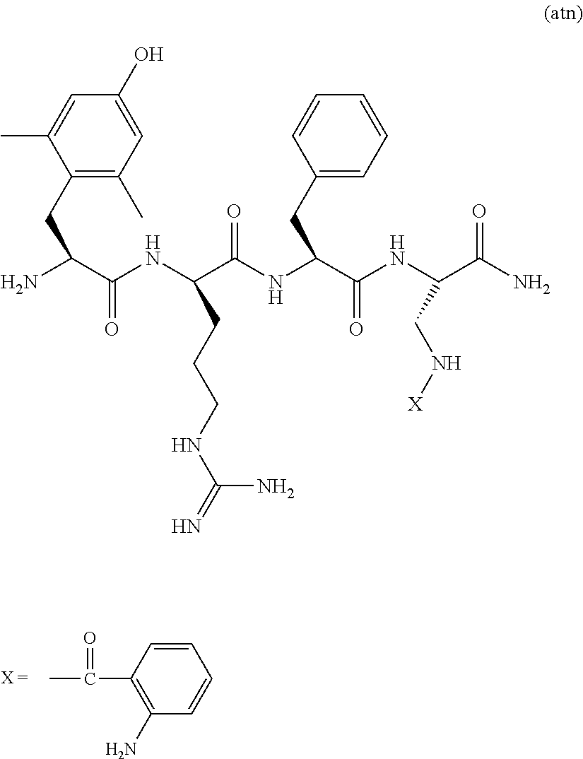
CC(=O)C1=C(N)C=CC=C1.NC(C(NC(C(NC(C(NC(C(N)=O)CN[X])=O)CC1=CC=CC=C1)=O)CCCNC(=N)N)=O)CC1=C(C)C=C(O)C=C1C
